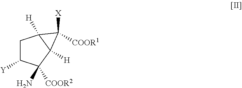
C1C([Y])C([COOR2])(N)C2([H])C1([H])C2([X])[COOR1]
